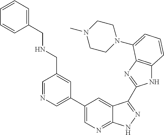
C1(C2=CN=CC(CNCC3=CC=CC=C3)=C2)=CN=C2C(=C1)C(C1=NC3=C(N1)C=CC=C3N1CCN(C)CC1)=NN2
